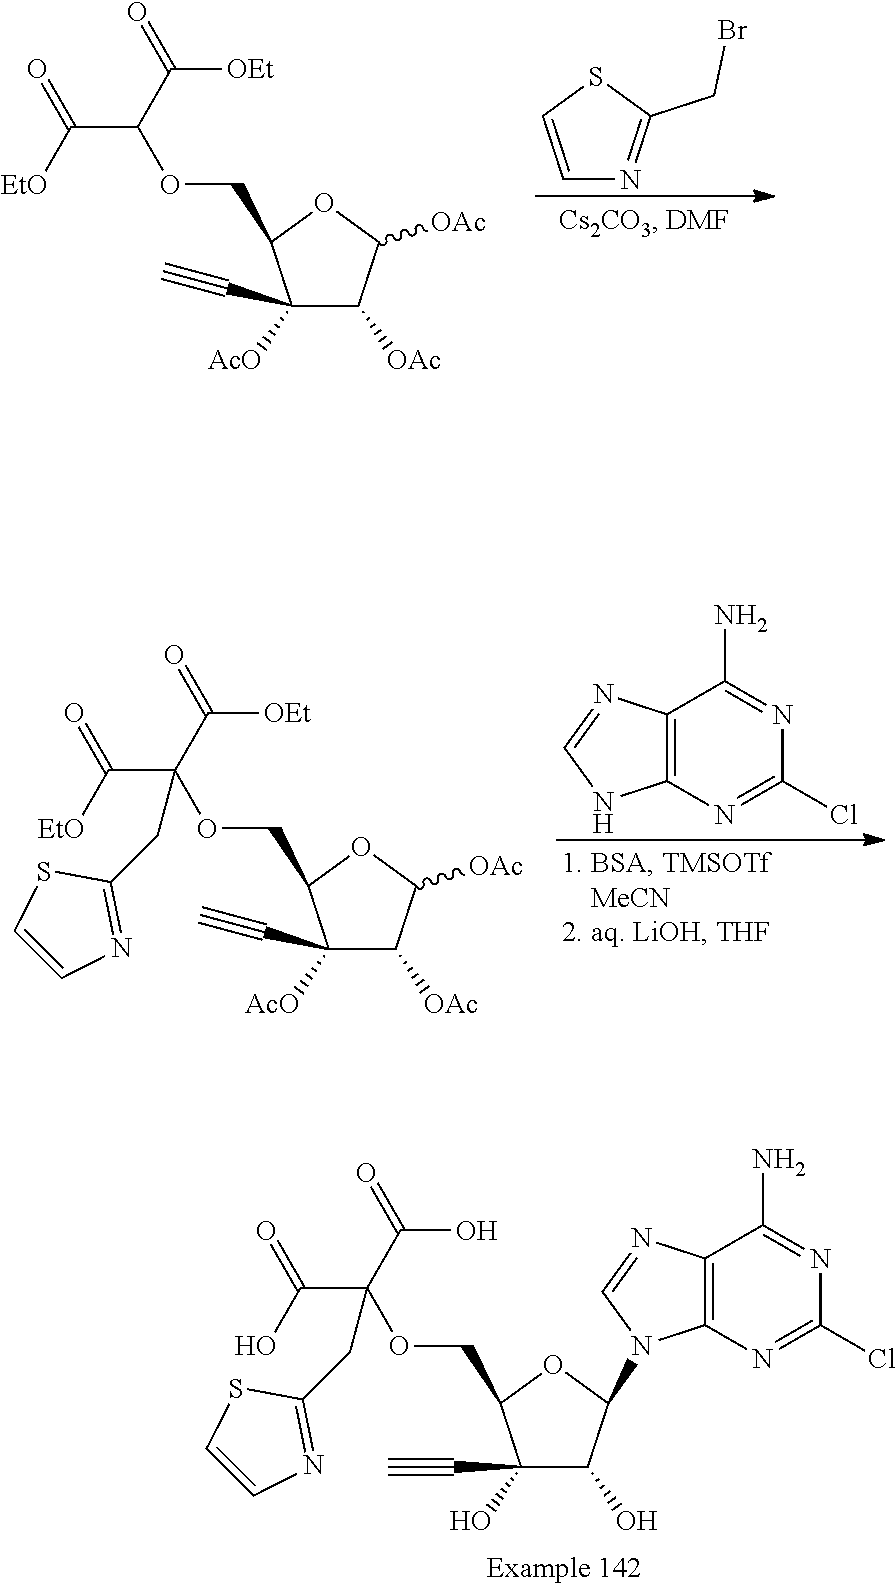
C1=CSC(CBr)=N1.C1([AcO])(C#C)C([OAc])C([OAc])OC1COC(C(=O)[EtO])C([OEt])=O.C12=C(N=C(Cl)N=C1N)NC=N2.C1([AcO])(C#C)C([OAc])C([OAc])OC1COC(C(=O)[EtO])(C([OEt])=O)CC1=NC=CS1.C1(O)(C#C)C(O)C(N2C3=C(C(N)=NC(Cl)=N3)N=C2)OC1COC(C(=O)O)(C(O)=O)CC1=NC=CS1
